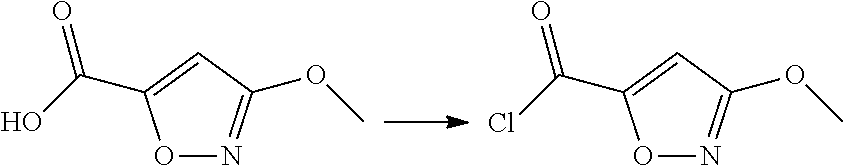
O1N=C(OC)C=C1C(Cl)=O.O1N=C(OC)C=C1C(O)=O
